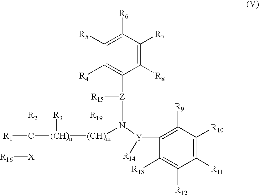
[R1]C([R2])([X][R16])[(CH)n]([R3])[(CH)m]([R19])N([Z]([R15])C1=C([R4])C([R5])=C([R6])C([R7])=C1[R8])[Y]([R14])C1=C([R9])C([R10])=C([R11])C([R12])=C1[R13]
